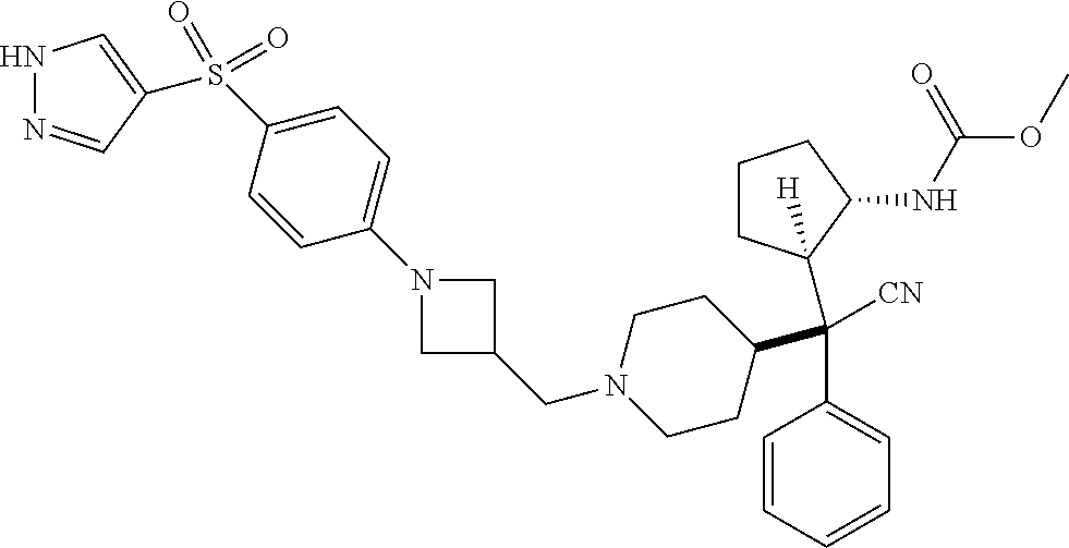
N1(CC2CN(C3=CC=C(S(=O)(=O)C4=CNN=C4)C=C3)C2)CCC(C(C2=CC=CC=C2)([CN])C2([H])CCCC2NC(OC)=O)CC1
